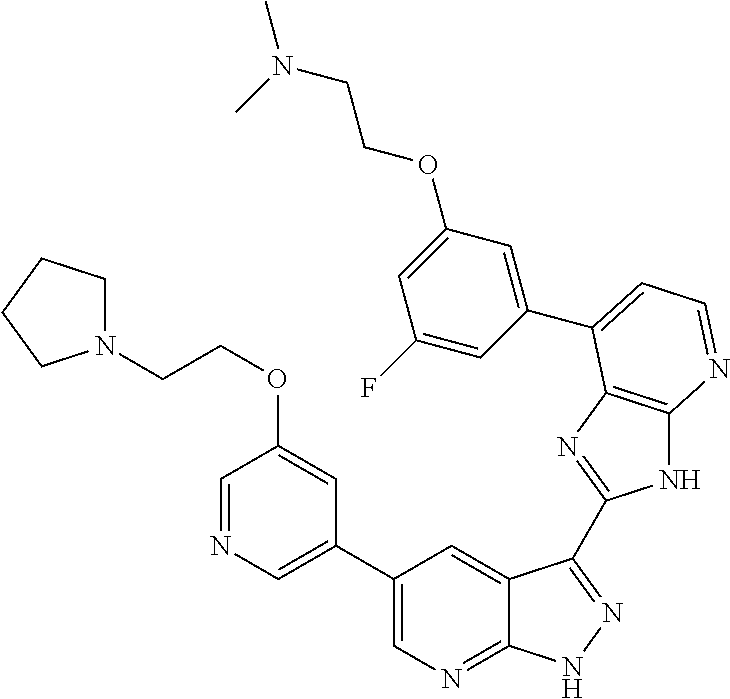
C1(C2=CN=CC(OCCN3CCCC3)=C2)=CN=C2C(=C1)C(C1=NC3=C(N1)N=CC=C3C1=CC(OCCN(C)C)=CC(F)=C1)=NN2
